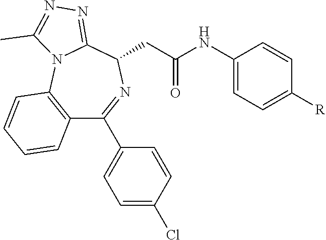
C1(NC(CC2N=C(C3=CC=C(Cl)C=C3)C3=C(N4C2=NN=C4C)C=CC=C3)=O)=CC=C([R])C=C1
